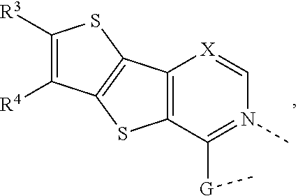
C1([R3])=C([R4])C2=C(S1)C1=C(S2)C([G]C)=N(C)C=[X]1
